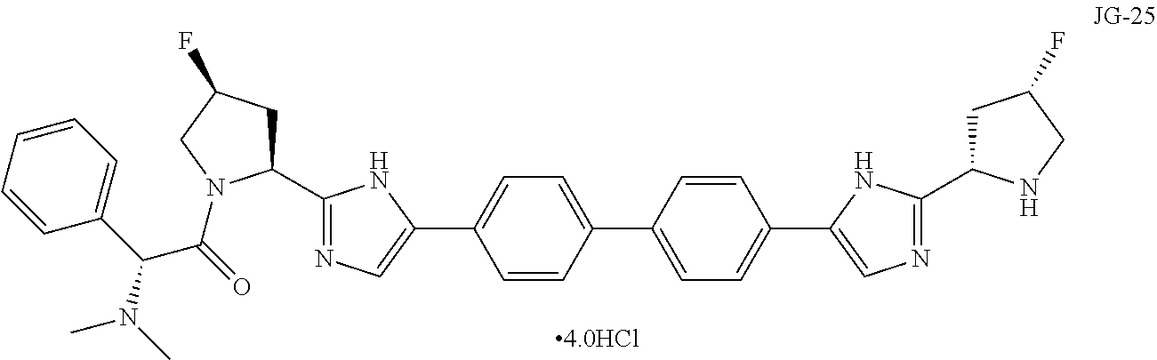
C1=CC=CC=C1C(C(=O)N1C(C2=NC=C(C3=CC=C(C4=CC=C(C5=CN=C(C6CC(F)CN6)N5)C=C4)C=C3)N2)CC(F)C1)N(C)C
